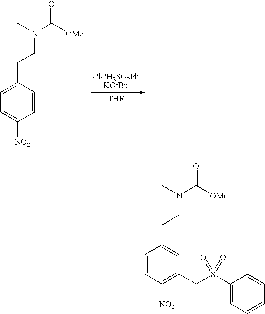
[THF].C1=C(CCN(C([OMe])=O)C)C=CC([NO2])=C1.C1=CC([NO2])=C(CS(C2=CC=CC=C2)(=O)=O)C=C1CCN(C([OMe])=O)C
